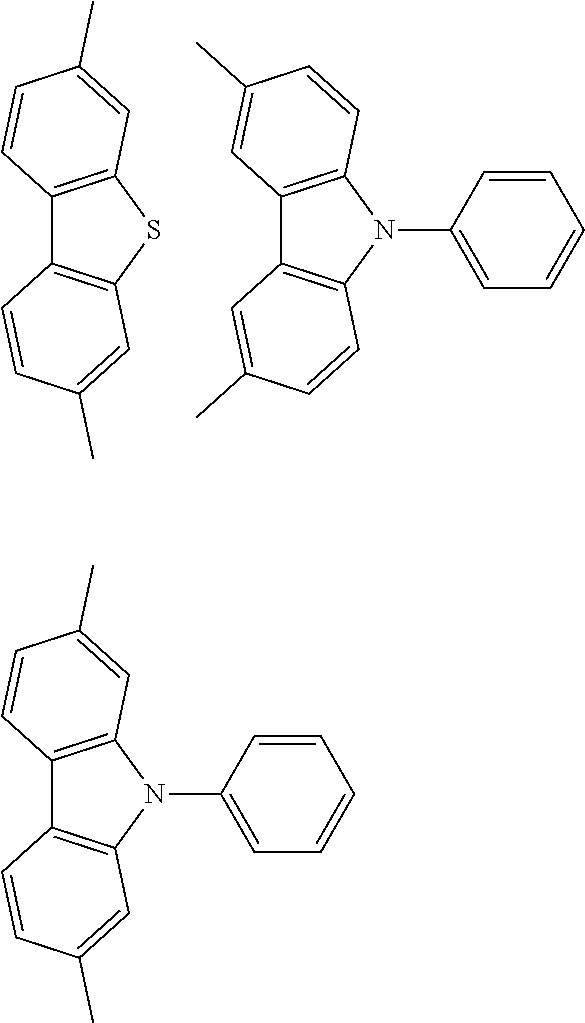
C12=C(SC3=C1C=CC(C)=C3)C=C(C)C=C2.C12=C(N(C3=CC=CC=C3)C3=C1C=C(C)C=C3)C=CC(C)=C2.C12=C(N(C3=CC=CC=C3)C3=C1C=CC(C)=C3)C=C(C)C=C2
